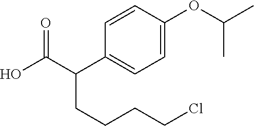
C1=CC(OC(C)C)=CC=C1C(C(O)=O)CCCCCl
